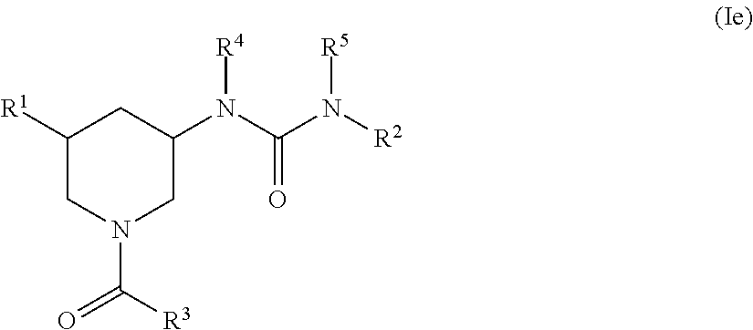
C1([R1])CN(C([R3])=O)CC(N(C(N([R2])[R5])=O)[R4])C1
